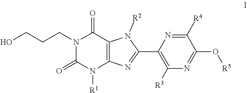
[R2]N1C2=C(N([R1])C(=O)N(CCCO)C2=O)N=C1C1=C([R3])N=C(O[R5])C([R4])=N1
